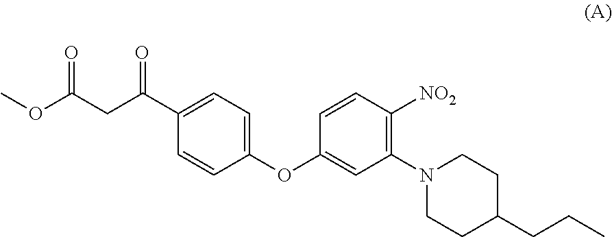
C1(OC2=CC(N3CCC(CCC)CC3)=C([NO2])C=C2)=CC=C(C(CC(OC)=O)=O)C=C1
